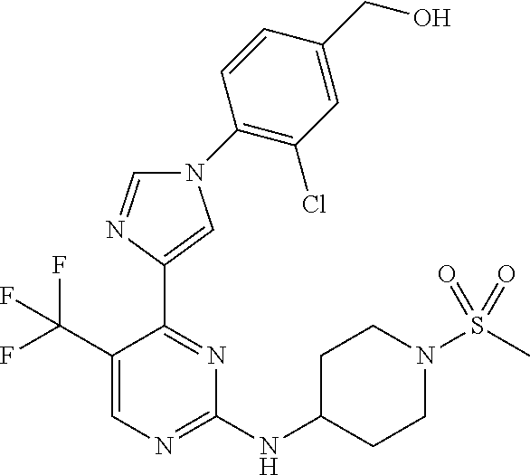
C1(NC2CCN(S(C)(=O)=O)CC2)=NC=C(C(F)(F)F)C(C2=CN(C3=C(Cl)C=C(CO)C=C3)C=N2)=N1
